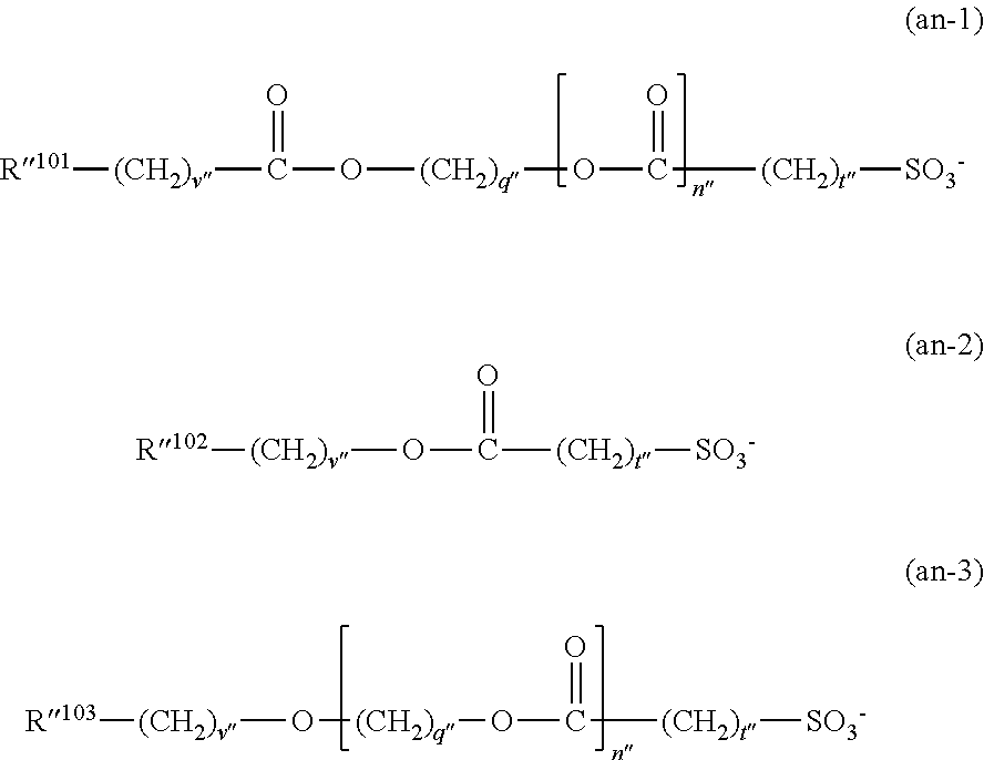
[R101][(CH2)v]C(O[(CH2)q]OC([(CH2)t][SO3-])=O)=O.[R103][(CH2)v]O[(CH2)q]OC([(CH2)t][SO3-])=O.[R102][(CH2)v]OC([(CH2)t][SO3-])=O
